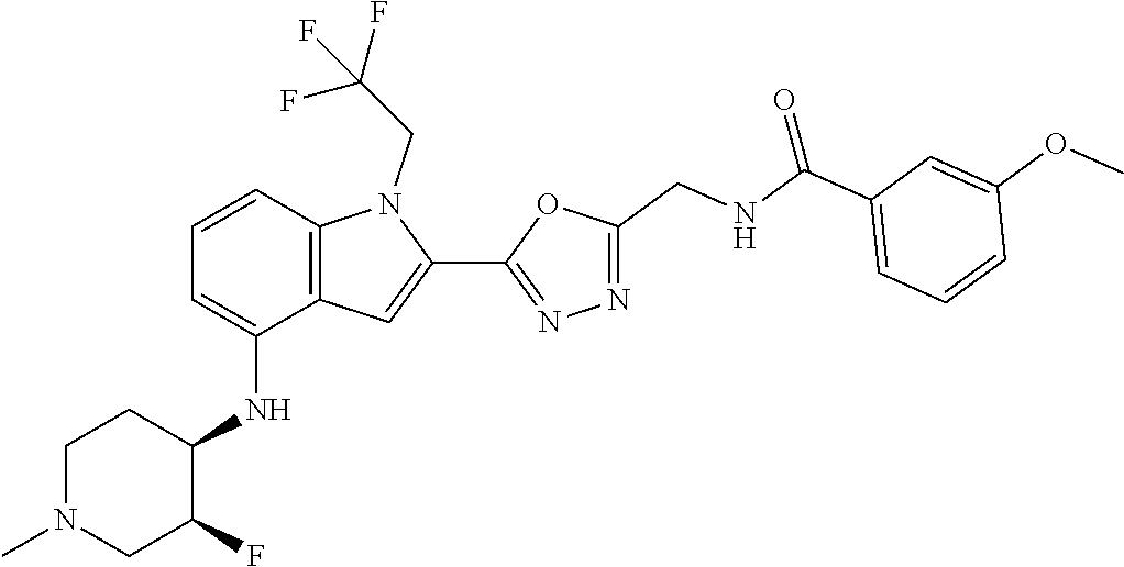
C12=C(C=C(C3=NN=C(CNC(C4=CC=CC(OC)=C4)=O)O3)N1CC(F)(F)F)C(NC1C(F)CN(C)CC1)=CC=C2
